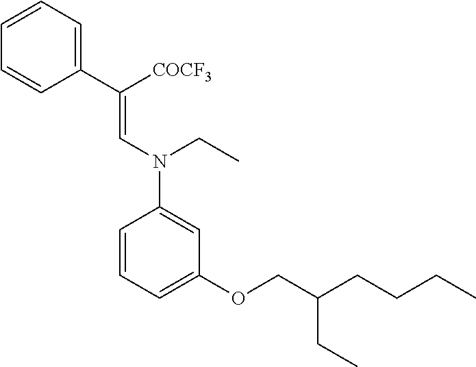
C1(C([COCF3])=CN(C2=CC(OCC(CCCC)CC)=CC=C2)CC)=CC=CC=C1
